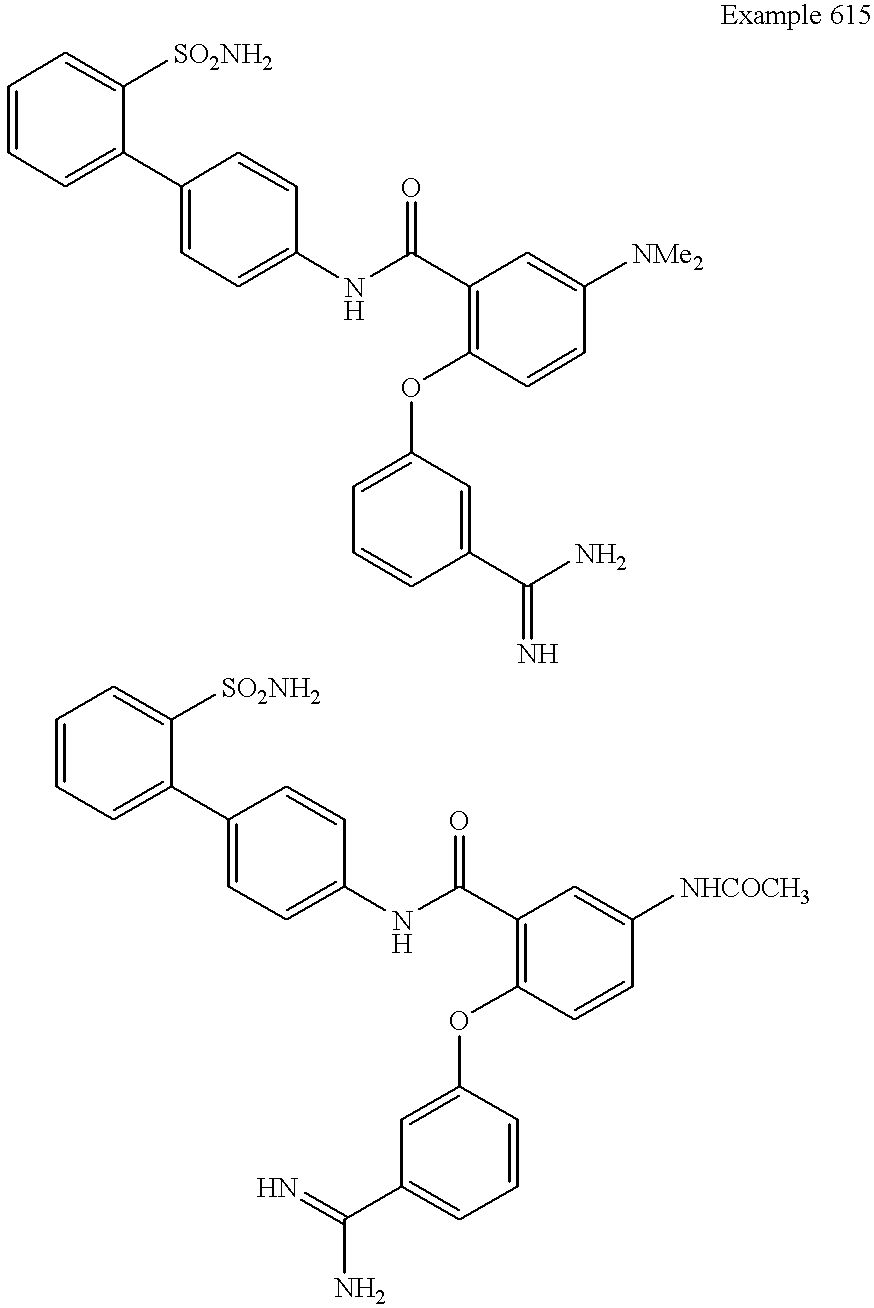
C1=CC=C(C2=CC=C(NC(C3=C(OC4=CC=CC(C(N)=N)=C4)C=CC([NMe2])=C3)=O)C=C2)C([SO2NH2])=C1.C1=CC=C(C2=CC=C(NC(C3=C(OC4=CC(C(=N)N)=CC=C4)C=CC([NHCOCH3])=C3)=O)C=C2)C([SO2NH2])=C1
